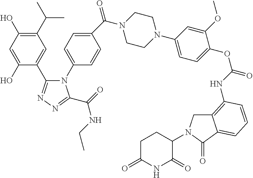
N1=C(C(=O)NCC)N(C2=CC=C(C(N3CCN(C4=CC=C(OC(NC5=C6C(=CC=C5)C(=O)N(C5CCC(=O)NC5=O)C6)=O)C(OC)=C4)CC3)=O)C=C2)C(C2=CC(C(C)C)=C(O)C=C2O)=N1
